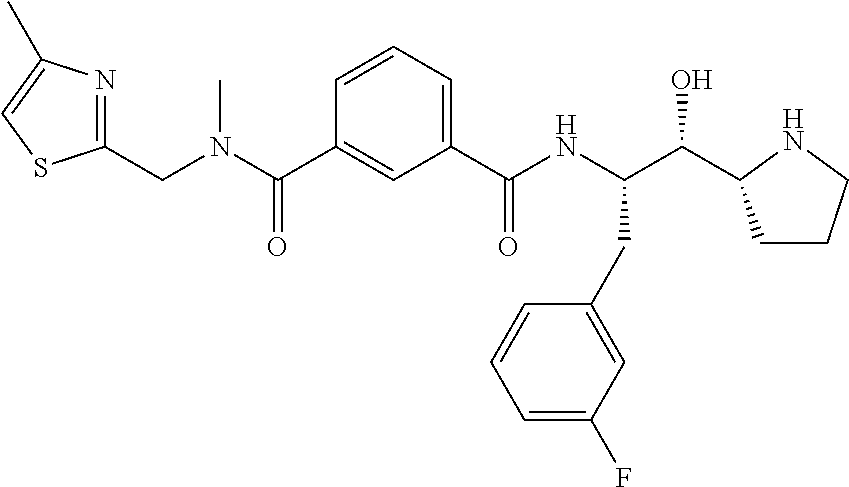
C1=CC=C(C(NC(C(O)C2CCCN2)CC2=CC(F)=CC=C2)=O)C=C1C(=O)N(C)CC1=NC(C)=CS1
